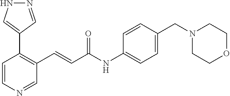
C1=CN=CC(C=CC(=O)NC2=CC=C(CN3CCOCC3)C=C2)=C1C1=CNN=C1
